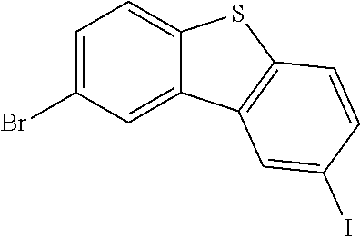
C12=CC=C(Br)C=C1C1=C(S2)C=CC(I)=C1
